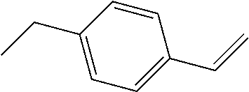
C1=CC(CC)=CC=C1C=C
